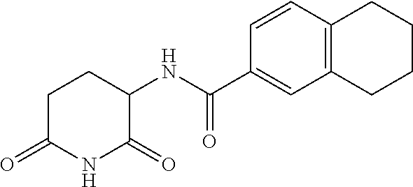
C1C(=O)NC(=O)C(NC(C2=CC3=C(C=C2)CCCC3)=O)C1
